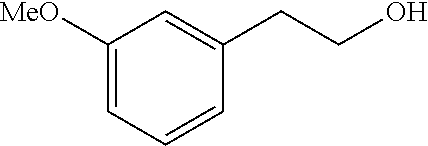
C1([MeO])=CC=CC(CCO)=C1
